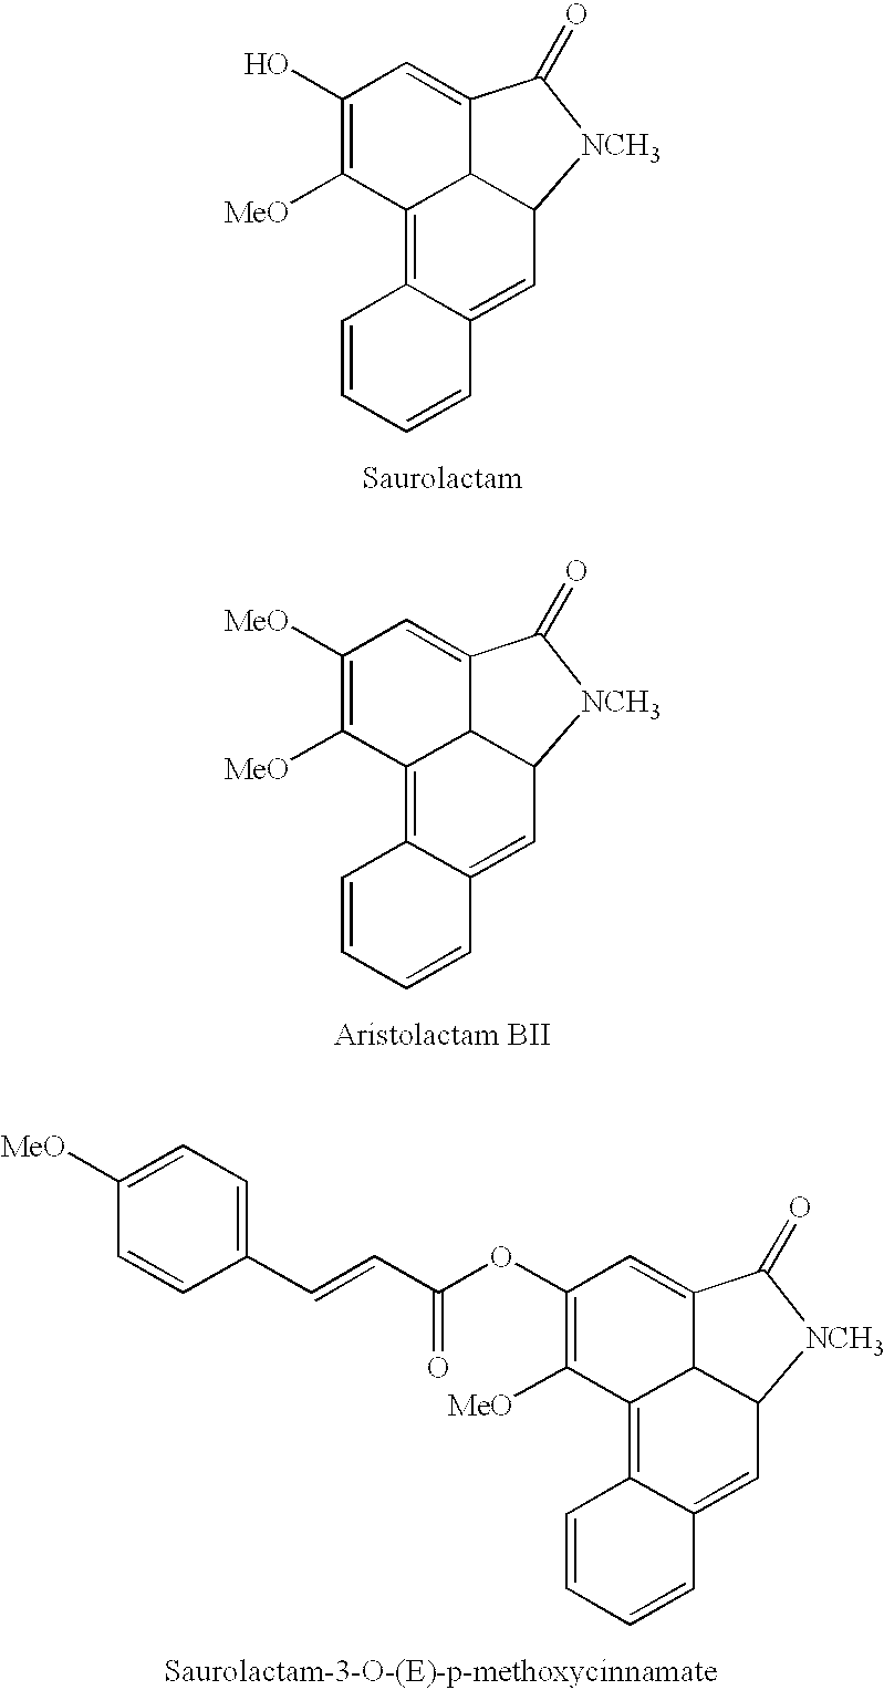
C1(O)=C([MeO])C2=C3C(=CC4C2C(=C1)C(=O)[NCH3]4)C=CC=C3.C1([MeO])=C([MeO])C2=C3C(=CC4C2C(=C1)C(=O)[NCH3]4)C=CC=C3.C1(OC(C=CC2=CC=C([MeO])C=C2)=O)=C([MeO])C2=C3C(=CC4C2C(=C1)C(=O)[NCH3]4)C=CC=C3
